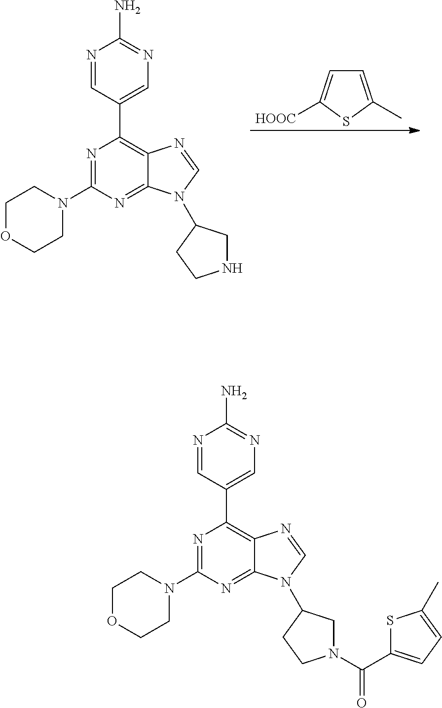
N1=CC(C2=C3C(=NC(N4CCOCC4)=N2)N(C2CNCC2)C=N3)=CN=C1N.C1=C(C)SC([HOOC])=C1.N1=CC(C2=C3C(=NC(N4CCOCC4)=N2)N(C2CN(C(=O)C4=CC=C(C)S4)CC2)C=N3)=CN=C1N
